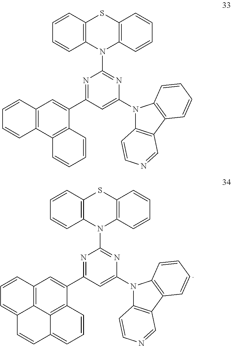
C12=C(C=CC=C1)SC1=C(N2C2=NC(N3C4=C(C5=C3C=CC=C5)C=NC=C4)=CC(C3=CC4=C5C6=C3C=CC=C6C=CC5=CC=C4)=N2)C=CC=C1.C12=C(C=CC=C1)SC1=C(N2C2=NC(N3C4=C(C5=C3C=CC=C5)C=NC=C4)=CC(C3=CC4=C(C5=C3C=CC=C5)C=CC=C4)=N2)C=CC=C1
